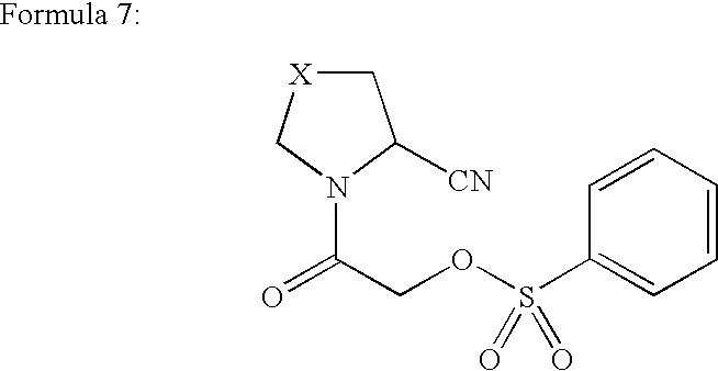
C1[X]CN(C(=O)COS(C2=CC=CC=C2)(=O)=O)C1[CN]
